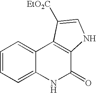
C1=CC=C2C(=C1)C1=C(C(=O)N2)NC=C1[EtO2C]
